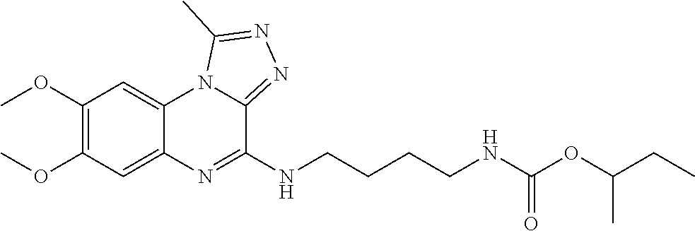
C1(OC)=C(OC)C=C2C(=C1)N1C(=NN=C1C)C(NCCCCNC(OC(CC)C)=O)=N2
